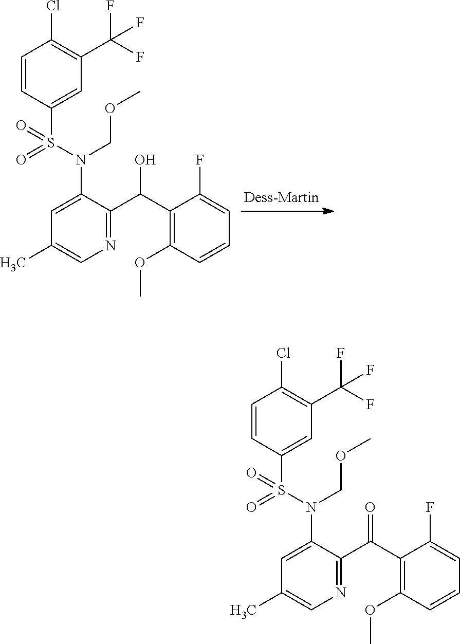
C1=CC(S(N(C2=CC(C)=CN=C2C(C2=C(OC)C=CC=C2F)O)COC)(=O)=O)=CC(C(F)(F)F)=C1Cl.C1=CC(S(N(C2=CC(C)=CN=C2C(C2=C(OC)C=CC=C2F)=O)COC)(=O)=O)=CC(C(F)(F)F)=C1Cl
